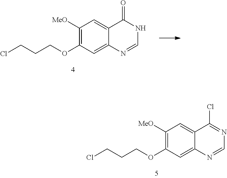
C1([MeO])=C(OCCCCl)C=C2C(=C1)C(=O)NC=N2.C1([MeO])=C(OCCCCl)C=C2C(=C1)C(Cl)=NC=N2
